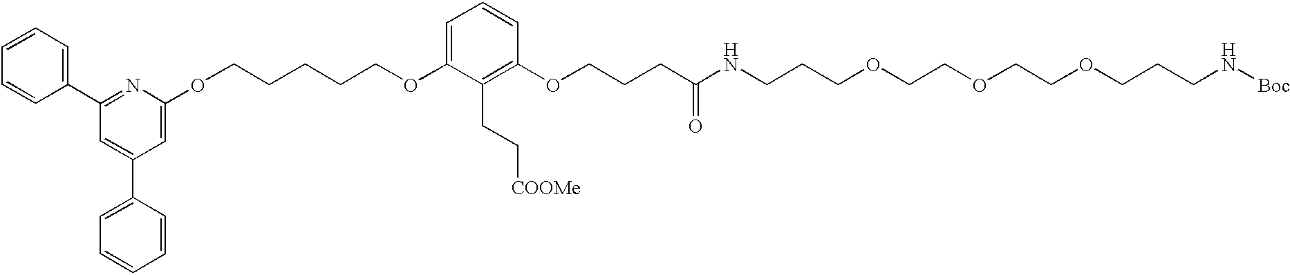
C1=CC=CC(C2=NC(OCCCCCOC3=CC=CC(OCCCC(NCCCOCCOCCOCCCN[Boc])=O)=C3CC[COOMe])=CC(C3=CC=CC=C3)=C2)=C1
